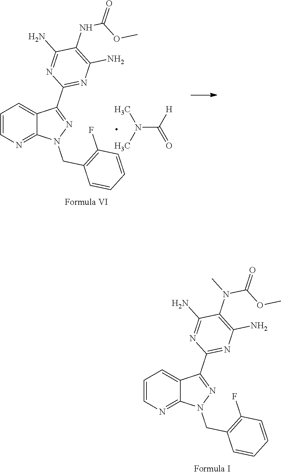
C1=CN=C2C(=C1)C(C1=NC(N)=C(NC(OC)=O)C(N)=N1)=NN2CC1=C(F)C=CC=C1.N(C(=O)[H])(C)C.C1=CN=C2C(=C1)C(C1=NC(N)=C(N(C(OC)=O)C)C(N)=N1)=NN2CC1=C(F)C=CC=C1
